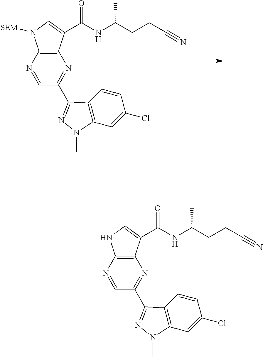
N1=CC(C2=NN(C)C3=C2C=CC(Cl)=C3)=NC2=C1NC=C2C(NC(CCC#N)C)=O.N1=CC(C2=NN(C)C3=C2C=CC(Cl)=C3)=NC2=C1N([SEM])C=C2C(NC(CCC#N)C)=O
